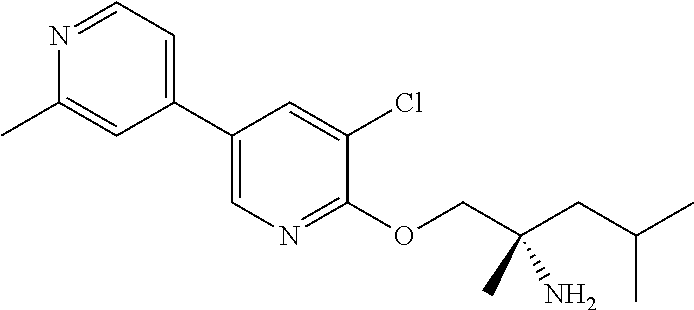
C1(C2=CC=NC(C)=C2)=CN=C(OCC(CC(C)C)(N)C)C(Cl)=C1
